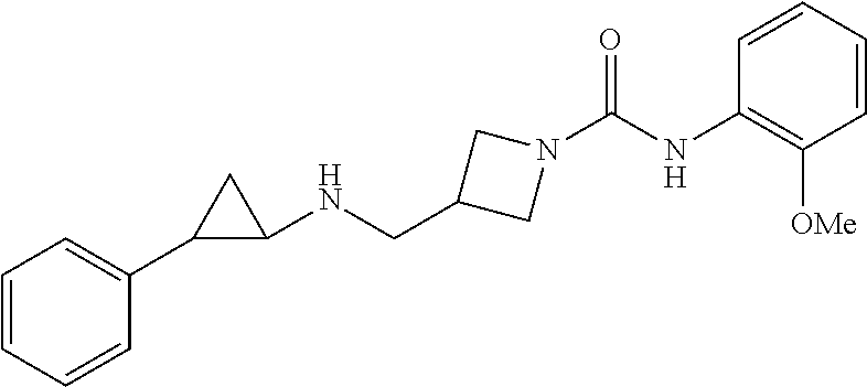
N(C1=C([OMe])C=CC=C1)C(N1CC(CNC2CC2C2=CC=CC=C2)C1)=O
